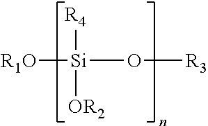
[R1O][Si](O[R3])([R4])[OR2]
